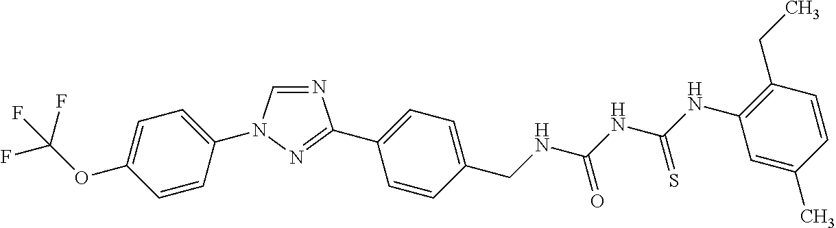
N1=CN(C2=CC=C(OC(F)(F)F)C=C2)N=C1C1=CC=C(CNC(NC(=S)NC2=C(CC)C=CC(C)=C2)=O)C=C1
